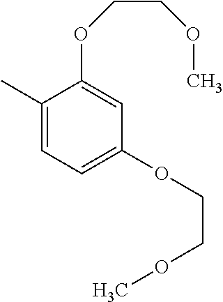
C1(C)=CC=C(OCCOC)C=C1OCCOC
